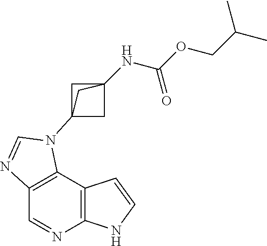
C1=NC2=C(C3=C1N=CN3C13CC(NC(OCC(C)C)=O)(C1)C3)C=CN2
